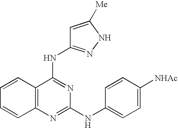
C1=CC2=C(C=C1)N=C(NC1=CC=C([NHAc])C=C1)N=C2NC1=NNC([Me])=C1
